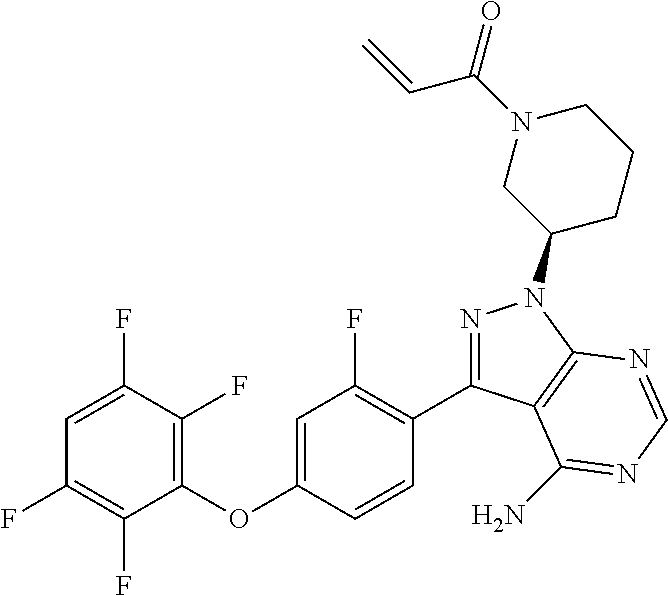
C1(OC2=CC(F)=C(C3=NN(C4CCCN(C(C=C)=O)C4)C4=C3C(N)=NC=N4)C=C2)=C(F)C(F)=CC(F)=C1F
